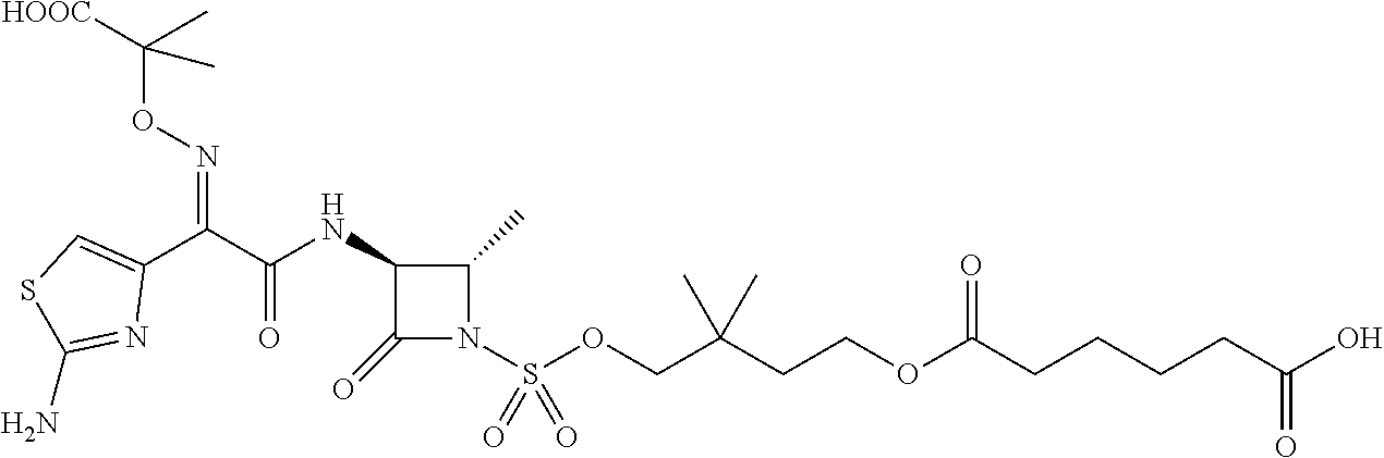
C1(=O)N(S(OCC(CCOC(CCCCC(O)=O)=O)(C)C)(=O)=O)C(C)C1NC(C(C1=CSC(N)=N1)=NOC([HOOC])(C)C)=O
